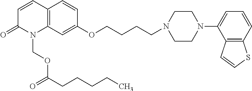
C1=CC2=C(N(COC(CCCCC)=O)C1=O)C=C(OCCCCN1CCN(C3=CC=CC4=C3C=CS4)CC1)C=C2
